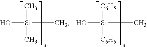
O[Si](C)(C)C.O[Si](C)([C6H5])[C6H5]
